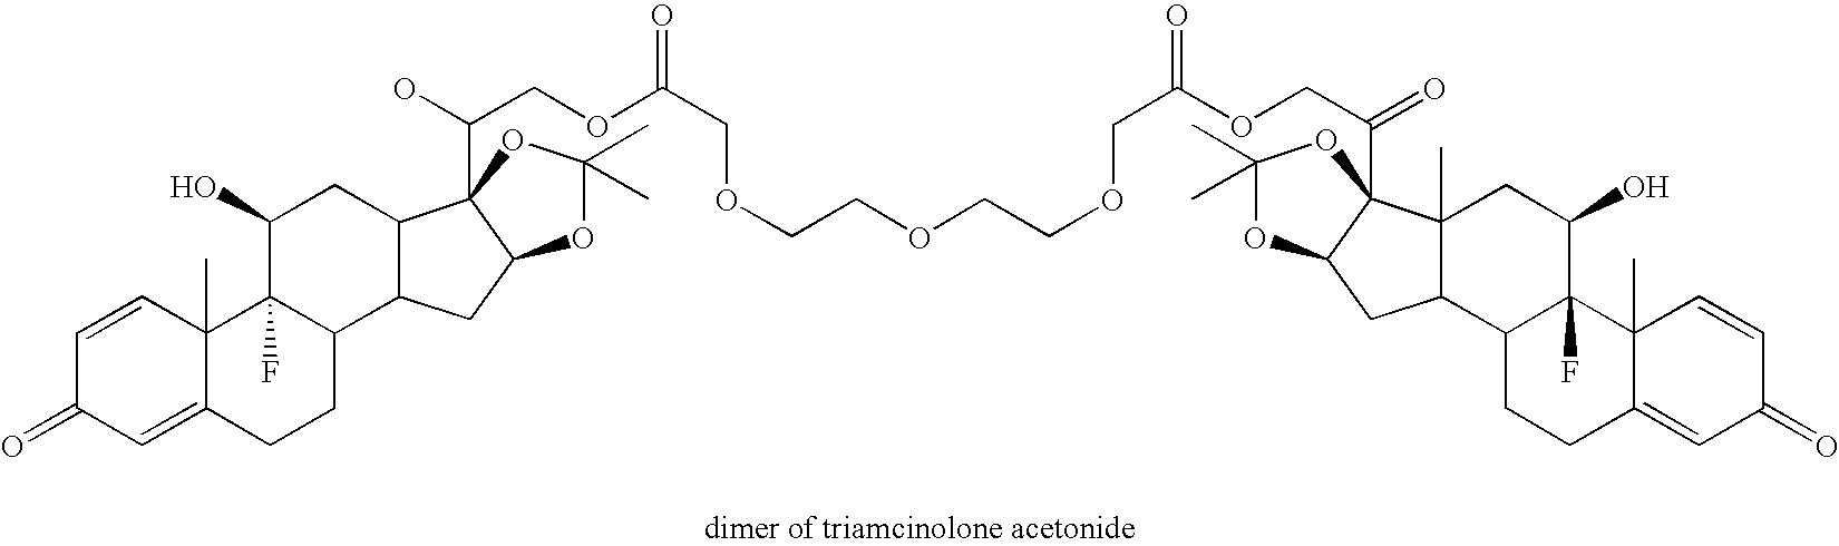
C1=CC2(C)C(=CC1=O)CCC1C2(F)C(O)CC2C1CC1C2(C(O)COC(COCCOCCOCC(=O)OCC(=O)C23C4(C)C(CC2OC(C)(C)O3)C2C(F)(C(O)C4)C3(C)C(=CC(=O)C=C3)CC2)=O)OC(C)(C)O1
